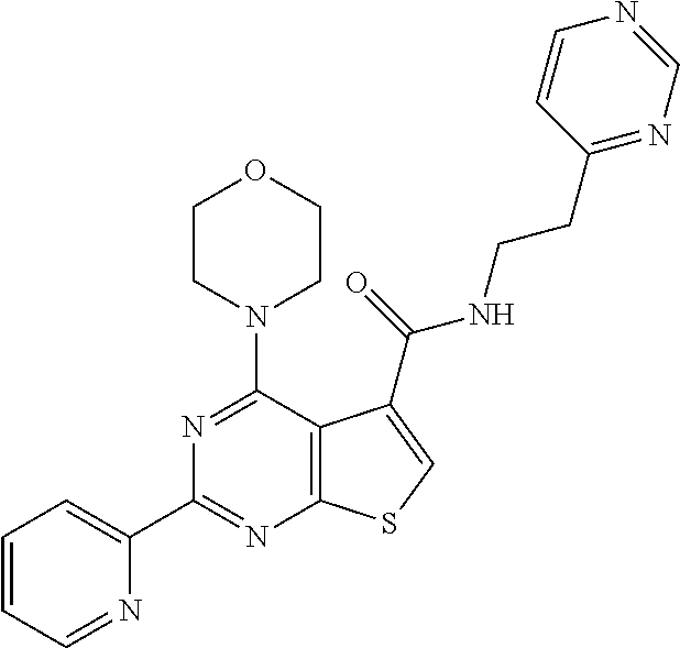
N1=C(N2CCOCC2)C2=C(N=C1C1=CC=CC=N1)SC=C2C(=O)NCCC1=NC=NC=C1
